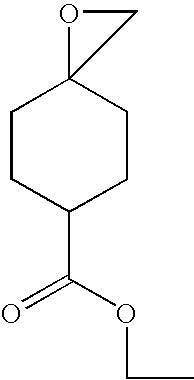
C1CC(C(OCC)=O)CCC12OC2
